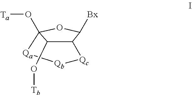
[Qb]1[Qa]C2(O[Ta])C(O[Tb])C(C([Bx])O2)[Qc]1
